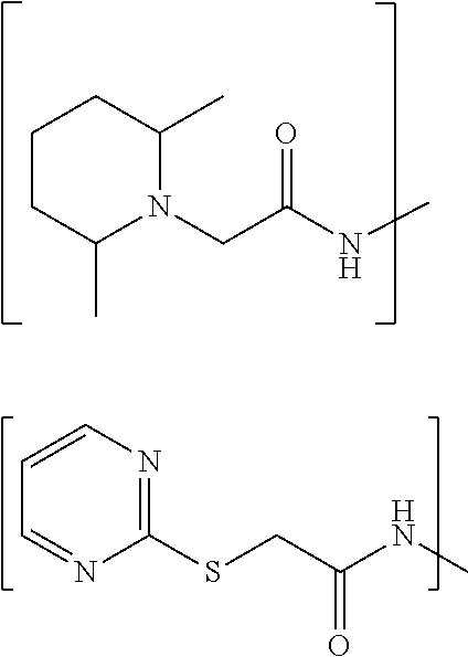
C1CC(C)N(CC(=O)NC)C(C)C1.C1=CN=C(SCC(NC)=O)N=C1
